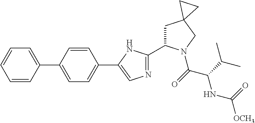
C1=CC(C2=CC=C(C3=CN=C(C4CC5(CN4C(C(C(C)C)NC(=O)[OCH3])=O)CC5)N3)C=C2)=CC=C1
